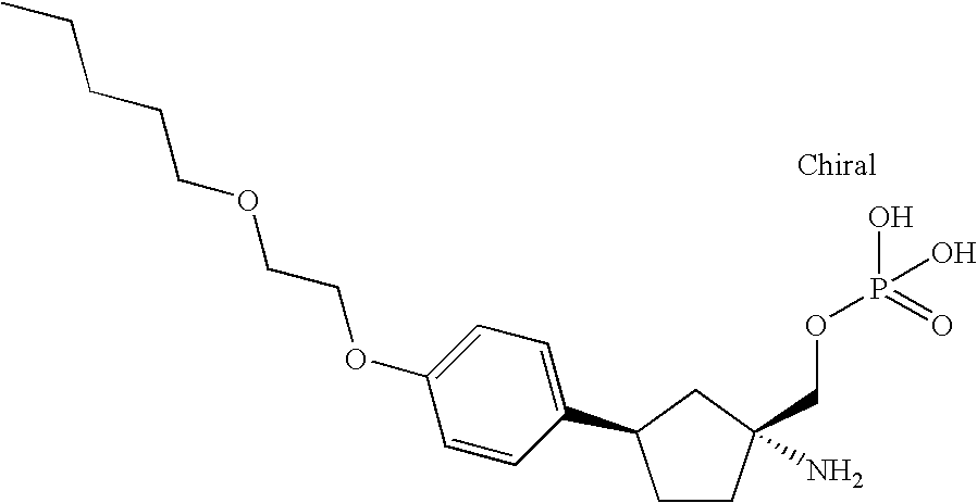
C1CC(COP(O)(=O)O)(N)CC1C1=CC=C(OCCOCCCCC)C=C1
